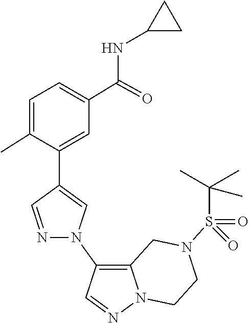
C1(C2=CN(C3=C4N(N=C3)CCN(S(=O)(C(C)(C)C)=O)C4)N=C2)=CC(C(NC2CC2)=O)=CC=C1C
